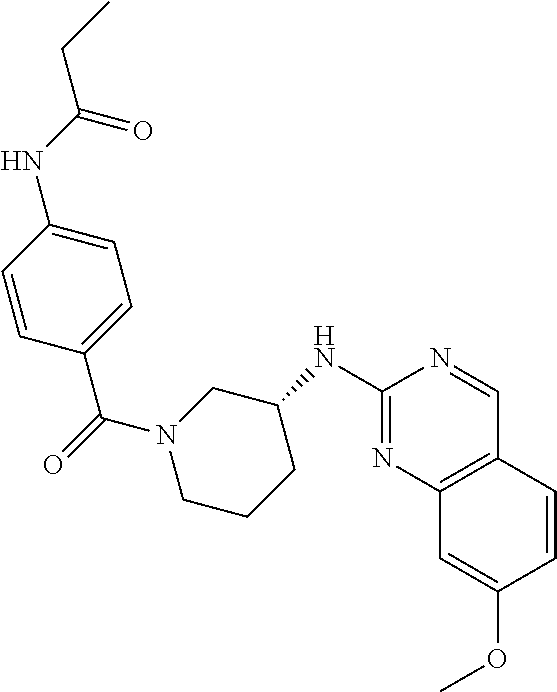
C1(NC2CN(C(=O)C3=CC=C(NC(CC)=O)C=C3)CCC2)=NC2=C(C=N1)C=CC(OC)=C2
